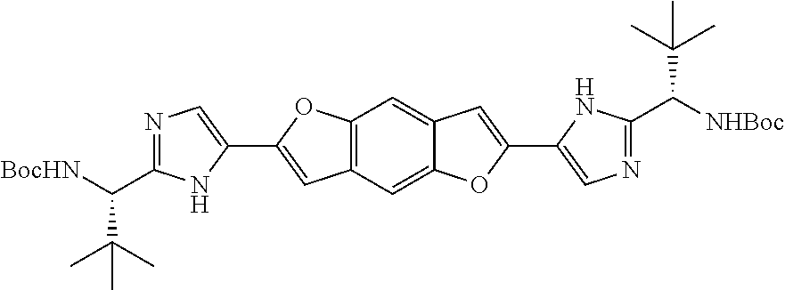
N1=C(C([BocHN])C(C)(C)C)NC(C2=CC3=C(C=C4C(=C3)OC(C3=CN=C(C([NHBoc])C(C)(C)C)N3)=C4)O2)=C1
